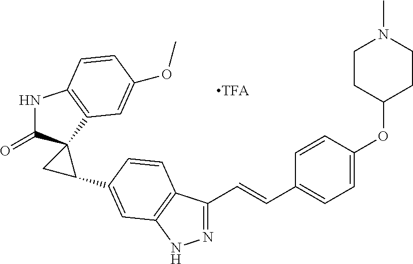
N1=C(C=CC2=CC=C(OC3CCN(C)CC3)C=C2)C2=C(N1)C=C(C1CC13C(=O)NC1=C3C=C(OC)C=C1)C=C2
